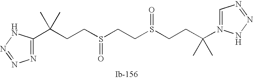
C(CCS(=O)CCS(=O)CCC(C)(C)N1=CN=NN1)(C)(C)C1=NN=NN1
